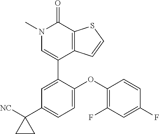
S1C=CC2=C1C(=O)N(C)C=C2C1=CC(C2([NC])CC2)=CC=C1OC1=C(F)C=C(F)C=C1
